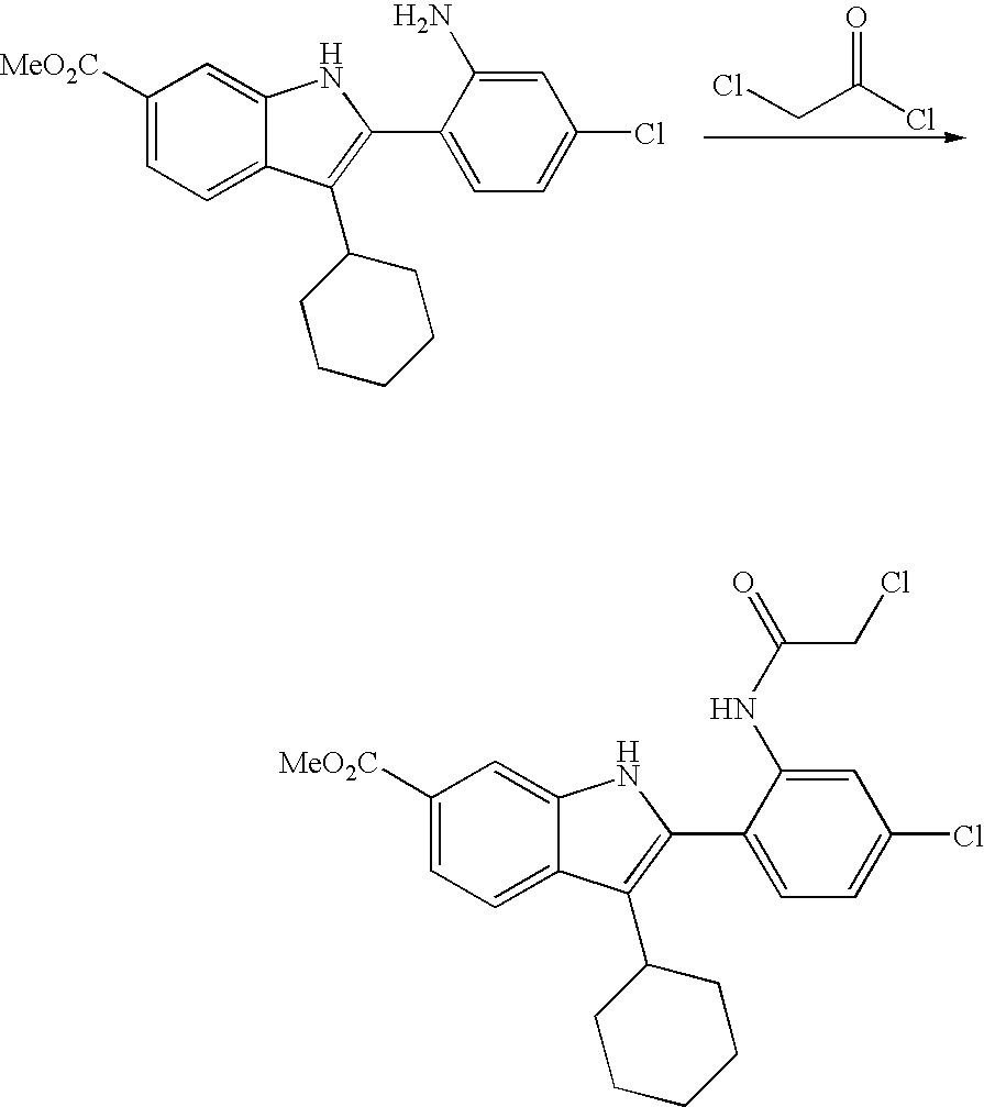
C1([MeO2C])=CC=C2C(=C1)NC(C1=CC=C(Cl)C=C1N)=C2C1CCCCC1.ClCC(Cl)=O.C1([MeO2C])=CC=C2C(=C1)NC(C1=CC=C(Cl)C=C1NC(CCl)=O)=C2C1CCCCC1
